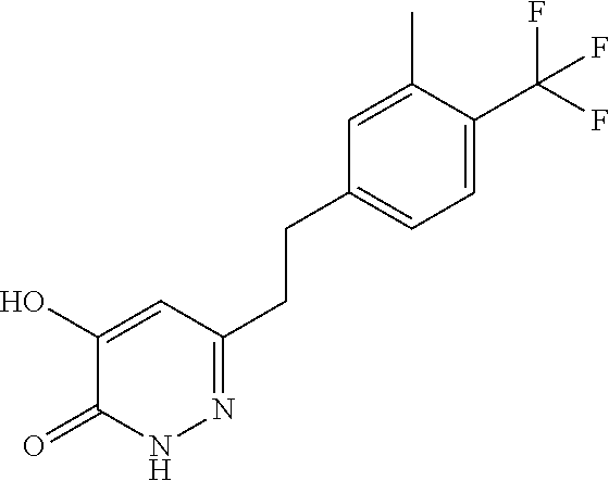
C(CC1=NNC(=O)C(O)=C1)C1=CC=C(C(F)(F)F)C(C)=C1
